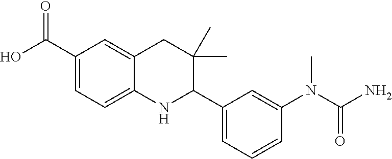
C1(C(O)=O)=CC=C2C(=C1)CC(C)(C)C(C1=CC=CC(N(C(N)=O)C)=C1)N2
